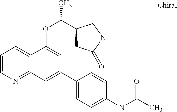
C1=CN=C2C(=C1)C(OC(C1CC(=O)NC1)C)=CC(C1=CC=C(NC(C)=O)C=C1)=C2
